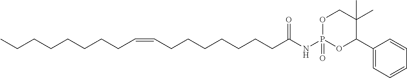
CCCCCCCCC=CCCCCCCCC(=O)NP1(=O)OCC(C)(C)C(C2=CC=CC=C2)O1
